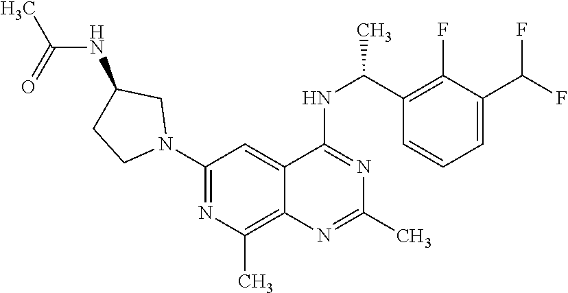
C1(C)=NC2=C(C)N=C(N3CCC(NC(=O)C)C3)C=C2C(NC(C2=C(F)C(C(F)F)=CC=C2)C)=N1
